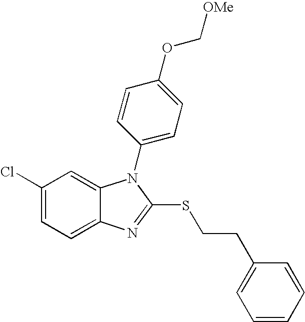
C1(Cl)=CC=C2C(=C1)N(C1=CC=C(OC[OMe])C=C1)C(SCCC1=CC=CC=C1)=N2
